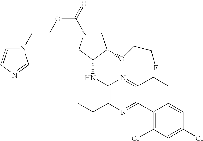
C(COC(N1CC(OCCF)C(NC2=C(CC)N=C(C3=C(Cl)C=C(Cl)C=C3)C(CC)=N2)C1)=O)N1C=CN=C1
